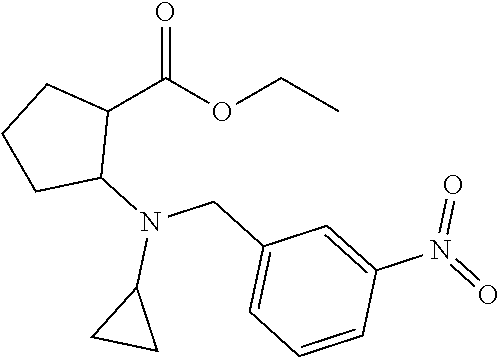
C1(C(OCC)=O)CCCC1N(C1CC1)CC1=CC=CC(N(=O)=O)=C1
